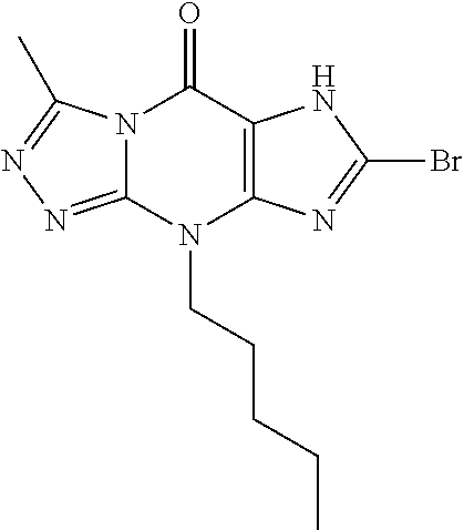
N12C(=NN=C1C)N(CCCCC)C1=C(C2=O)NC(Br)=N1
